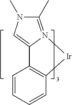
C1(C)=N2C(=CN1C)C1=C([Ir]2)C=CC=C1
